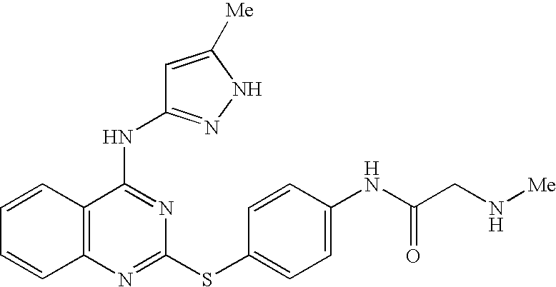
C1=CC2=C(C=C1)N=C(SC1=CC=C(NC(CN[Me])=O)C=C1)N=C2NC1=NNC([Me])=C1
